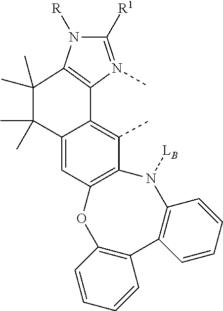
CC1=C2C(=CC3=C1N([LB])C1=C(C4=C(O3)C=CC=C4)C=CC=C1)C(C)(C)C(C)(C)C1=C2N(C)=C([R1])N1[R]
